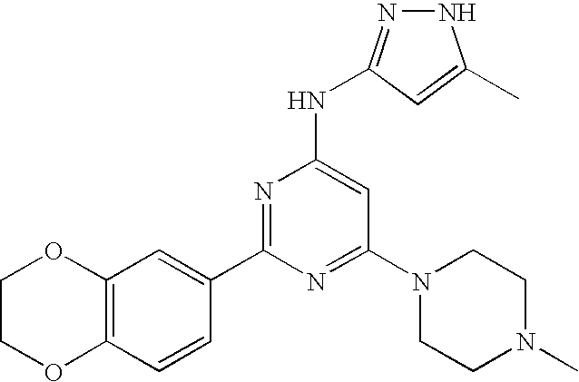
N1N=C(NC2=CC(N3CCN(C)CC3)=NC(C3=CC4=C(C=C3)OCCO4)=N2)C=C1C
